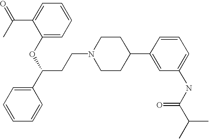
C(CN1CCC(C2=CC(NC(C(C)C)=O)=CC=C2)CC1)C(C1=CC=CC=C1)OC1=CC=CC=C1C(C)=O
